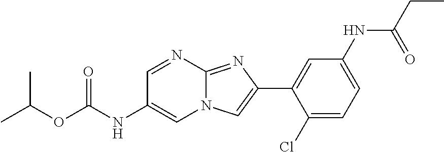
C1=NC2=NC(C3=CC(NC(CC)=O)=CC=C3Cl)=CN2C=C1NC(OC(C)C)=O
